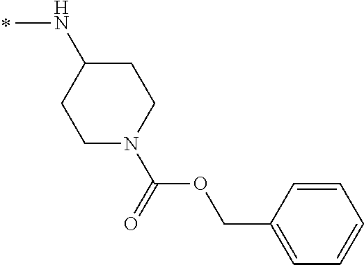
CNC1CCN(C(=O)OCC2=CC=CC=C2)CC1
